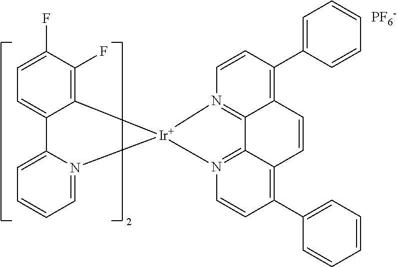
C12=C(F)C(F)=CC=C1C1=CC=CC=N1[Ir]21N2=C3C(=C(C4=CC=CC=C4)C=C2)C=CC2=C(C4=CC=CC=C4)C=CN1=C32.[PF6-]
